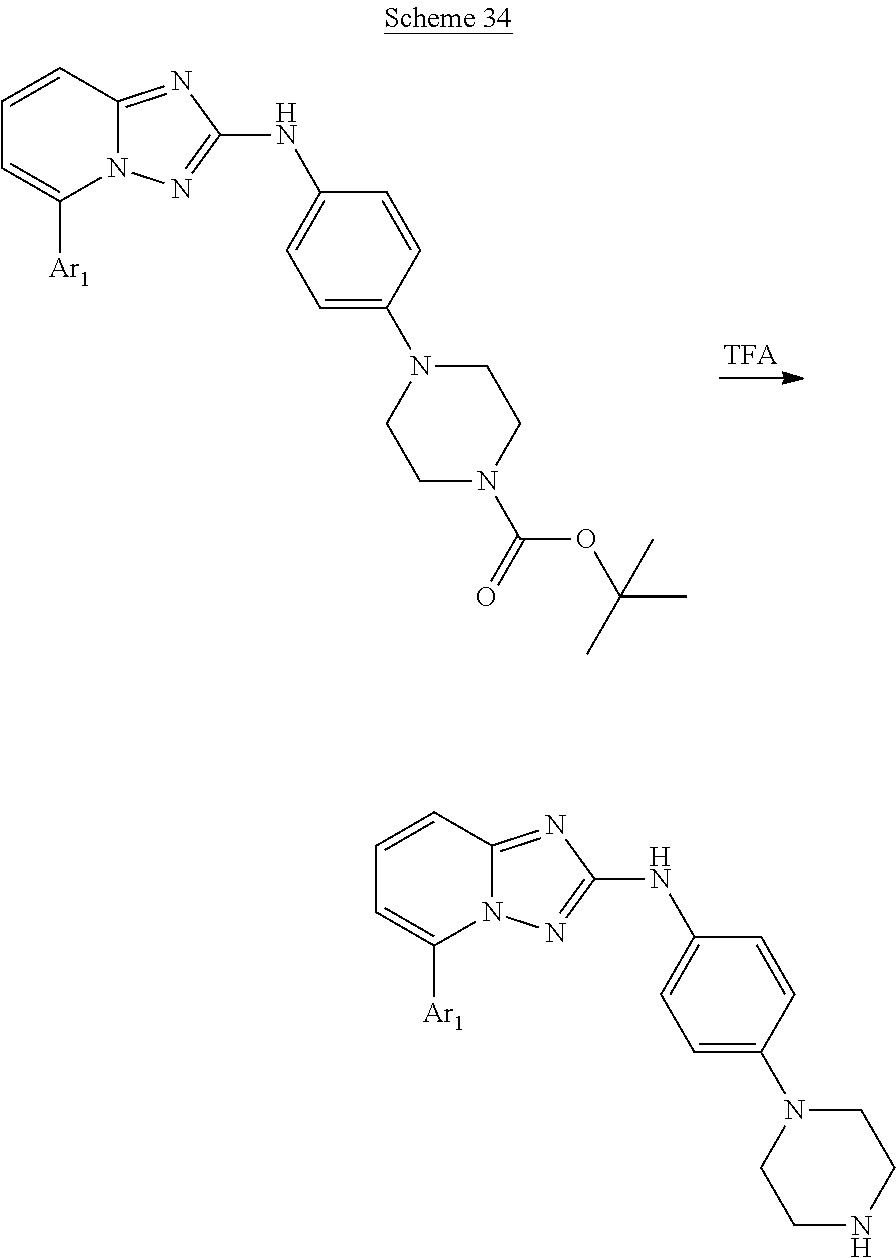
C1=CC2=NC(NC3=CC=C(N4CCNCC4)C=C3)=NN2C([Ar1])=C1.C1=CC2=NC(NC3=CC=C(N4CCN(C(=O)OC(C)(C)C)CC4)C=C3)=NN2C([Ar1])=C1
